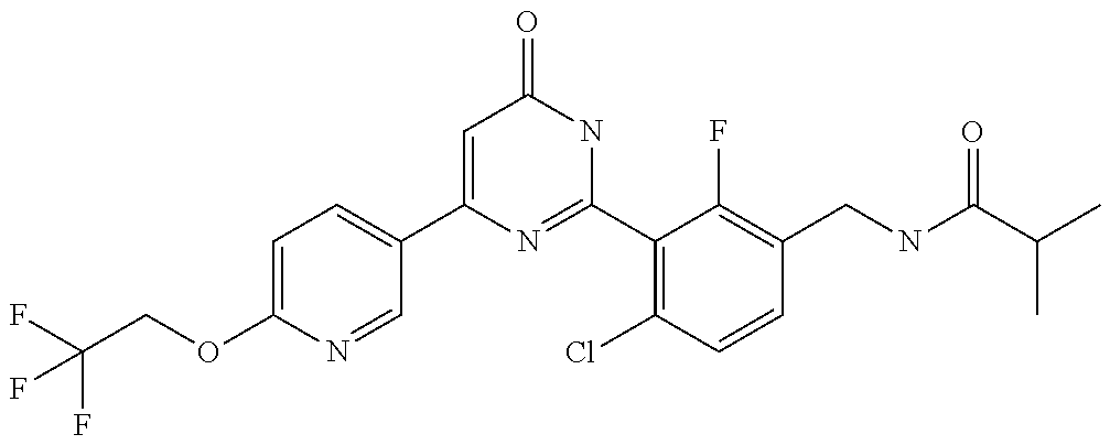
C1(C2=CC=C(OCC(F)(F)F)N=C2)=CC(=O)NC(C2=C(Cl)C=CC(CNC(C(C)C)=O)=C2F)=N1
